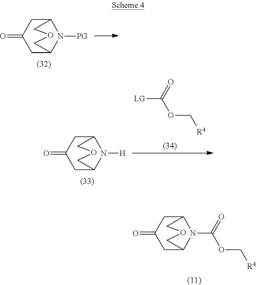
C12CC(=O)CC(N1C(=O)OC[R4])COC2.C12CC(=O)CC(N1[PG])COC2.C12CC(=O)CC(N1[H])COC2.[LG]C(=O)OC[R4]
